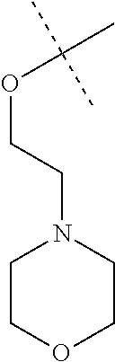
C1COCCN1CCOC(C)(C)C
